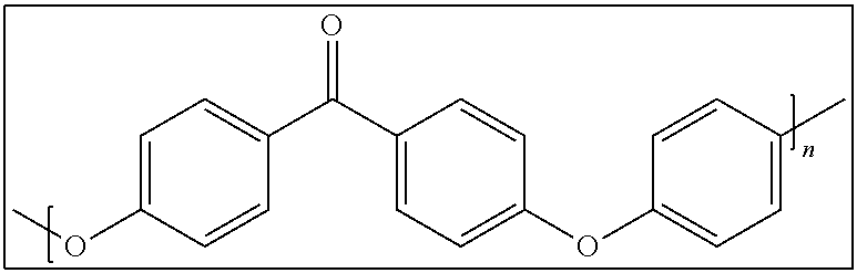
C1=C(OC)C=CC(C(C2=CC=C(OC3=CC=C(C)C=C3)C=C2)=O)=C1
